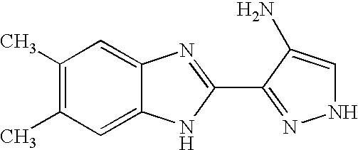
C1(C)=C(C)C=C2C(=C1)N=C(C1=NNC=C1N)N2
